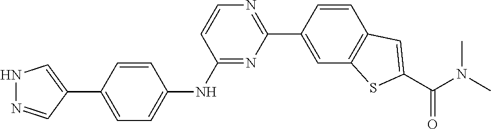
N1N=CC(C2=CC=C(NC3=NC(C4=CC5=C(C=C4)C=C(C(N(C)C)=O)S5)=NC=C3)C=C2)=C1
